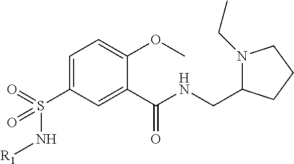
N1(CC)C(CNC(C2=CC(S(=O)(N[R1])=O)=CC=C2OC)=O)CCC1
